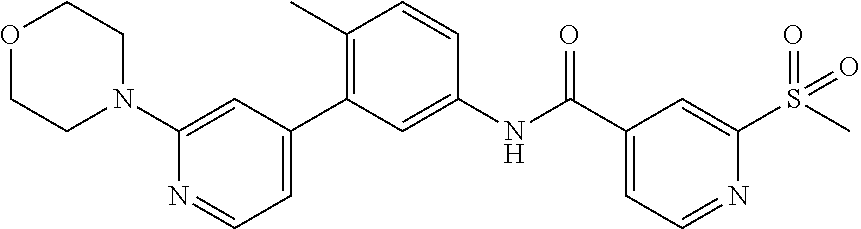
O1CCN(C2=CC(C3=C(C)C=CC(NC(C4=CC=NC(S(C)(=O)=O)=C4)=O)=C3)=CC=N2)CC1
